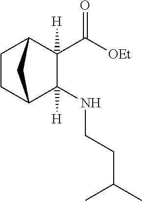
C1(NCCC(C)C)([H])C2CCC(C1(C([OEt])=O)[H])C2
